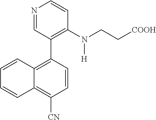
N1=CC(C2=C3C(=C([CN])C=C2)C=CC=C3)=C(N(CC[COOH])[H])C=C1
